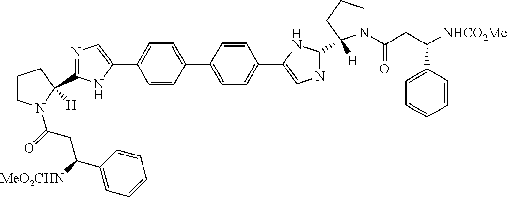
C1=CC(C2=CC=C(C3=CN=C(C4([H])N(C(CC([NHCO2Me])C5=CC=CC=C5)=O)CCC4)N3)C=C2)=CC=C1C1=CN=C(C2([H])N(C(=O)CC([MeO2CHN])C3=CC=CC=C3)CCC2)N1
